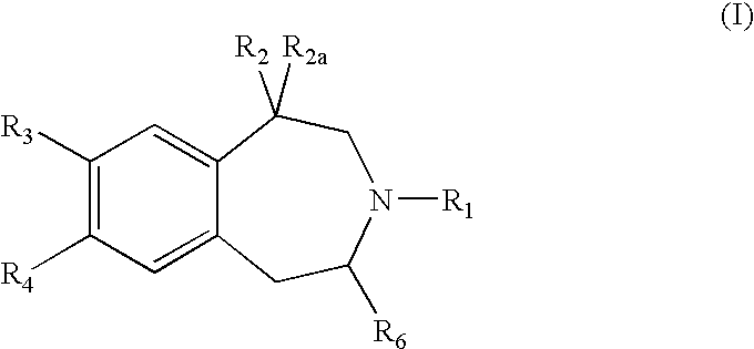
C1([R4])=C([R3])C=C2C(=C1)CC([R6])N([R1])CC2([R2])[R2a]
